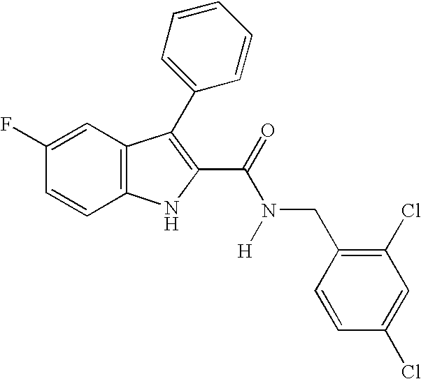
C1=C(F)C=CC2=C1C(C1=CC=CC=C1)=C(C(N(CC1=C(Cl)C=C(Cl)C=C1)[H])=O)N2
